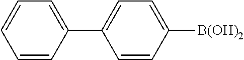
C1=CC(C2=CC=C([B(OH)2])C=C2)=CC=C1
